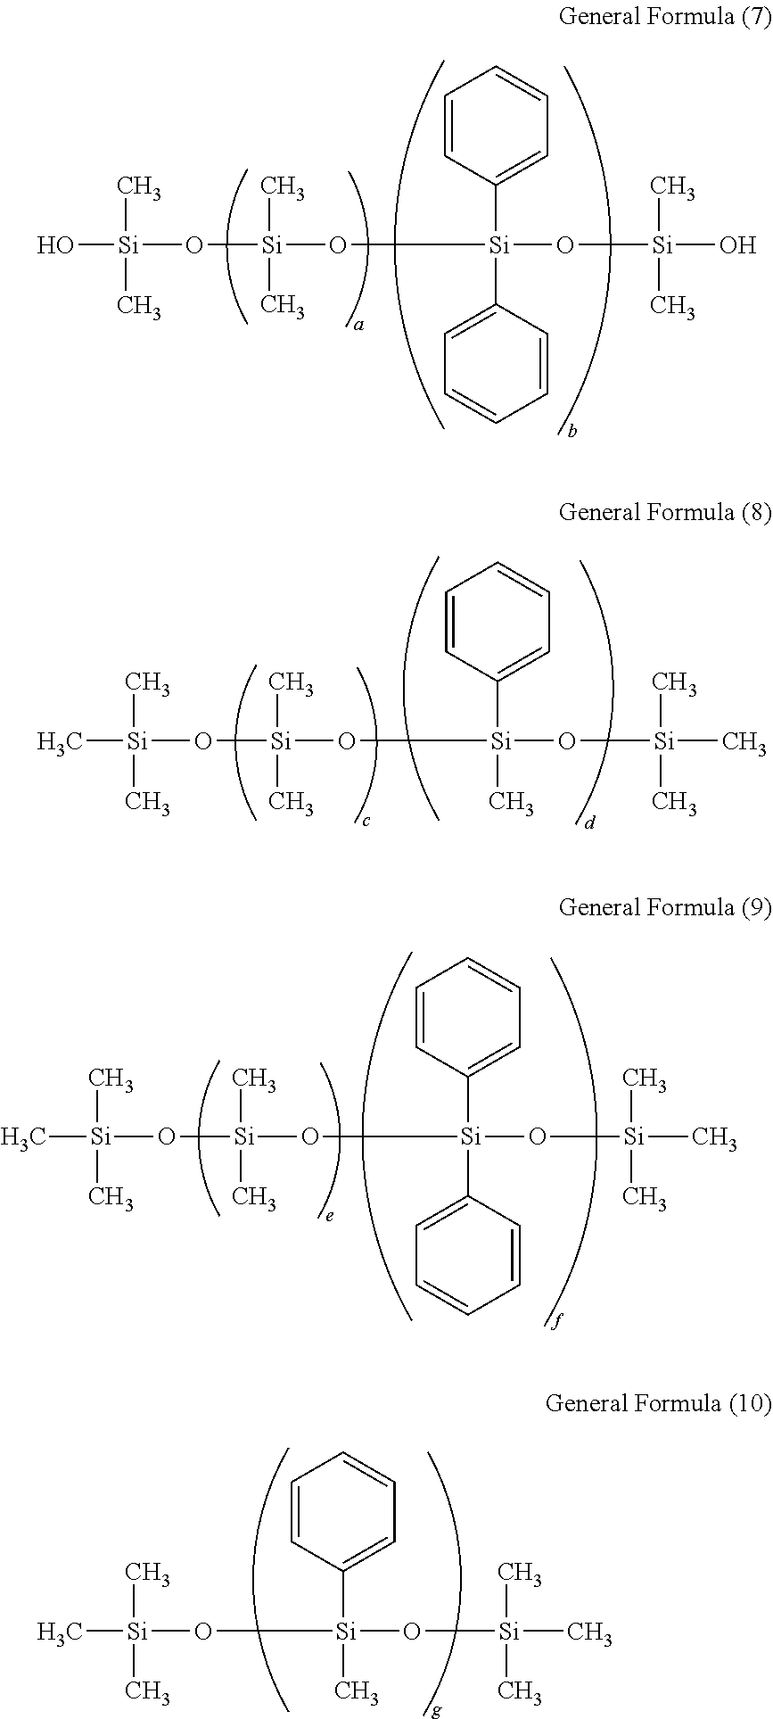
O[Si](O[Si](C)(C)O[Si](C1=CC=CC=C1)(C1=CC=CC=C1)O[Si](O)(C)C)(C)C.C[Si](O[Si](C)(C)O[Si](C)(C1=CC=CC=C1)O[Si](C)(C)C)(C)C.C[Si](O[Si](C)(C)O[Si](C1=CC=CC=C1)(C1=CC=CC=C1)O[Si](C)(C)C)(C)C.C[Si](C)(C)O[Si](C)(C1=CC=CC=C1)O[Si](C)(C)C
